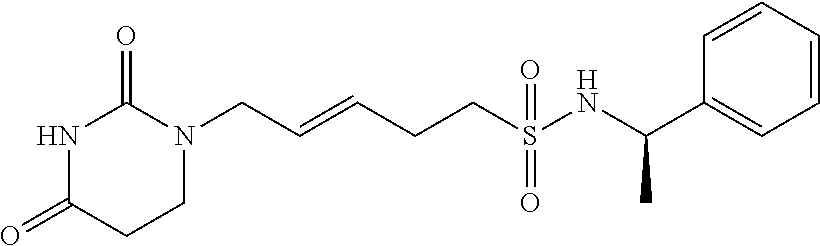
C(=CCCS(NC(C1=CC=CC=C1)C)(=O)=O)CN1C(=O)NC(=O)CC1
